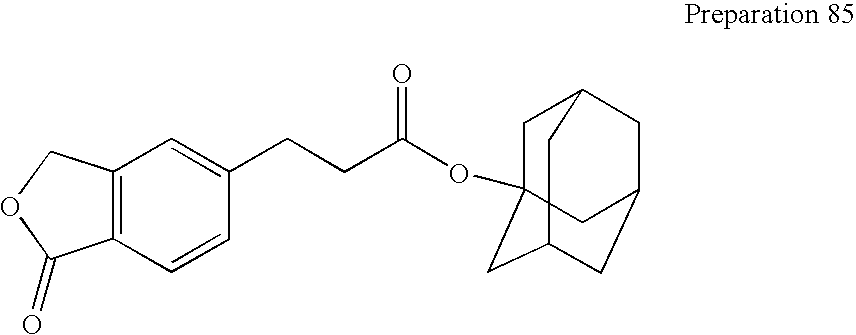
C12=C(C=CC(CCC(OC34CC5CC(CC(C3)C5)C4)=O)=C1)C(=O)OC2
